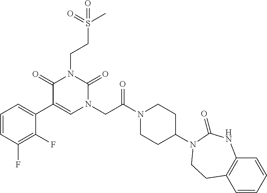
C1=CC(F)=C(F)C(C2=CN(CC(N3CCC(N4C(=O)NC5=C(C=CC=C5)CC4)CC3)=O)C(=O)N(CCS(C)(=O)=O)C2=O)=C1
